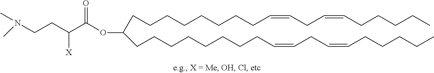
C(CCCCCCC=CCC=CCCCCC)CC(CCCCCCCCC=CCC=CCCCCC)OC(C(CCN(C)C)[X])=O
